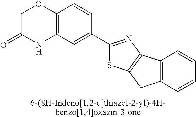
C1C(=O)NC2=C(O1)C=CC(C1=NC3=C(S1)CC1=C3C=CC=C1)=C2
